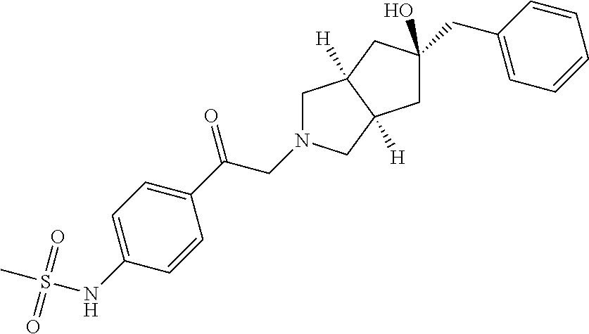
C1N(CC(C2=CC=C(NS(C)(=O)=O)C=C2)=O)CC2([H])C1([H])CC(CC1=CC=CC=C1)(O)C2
